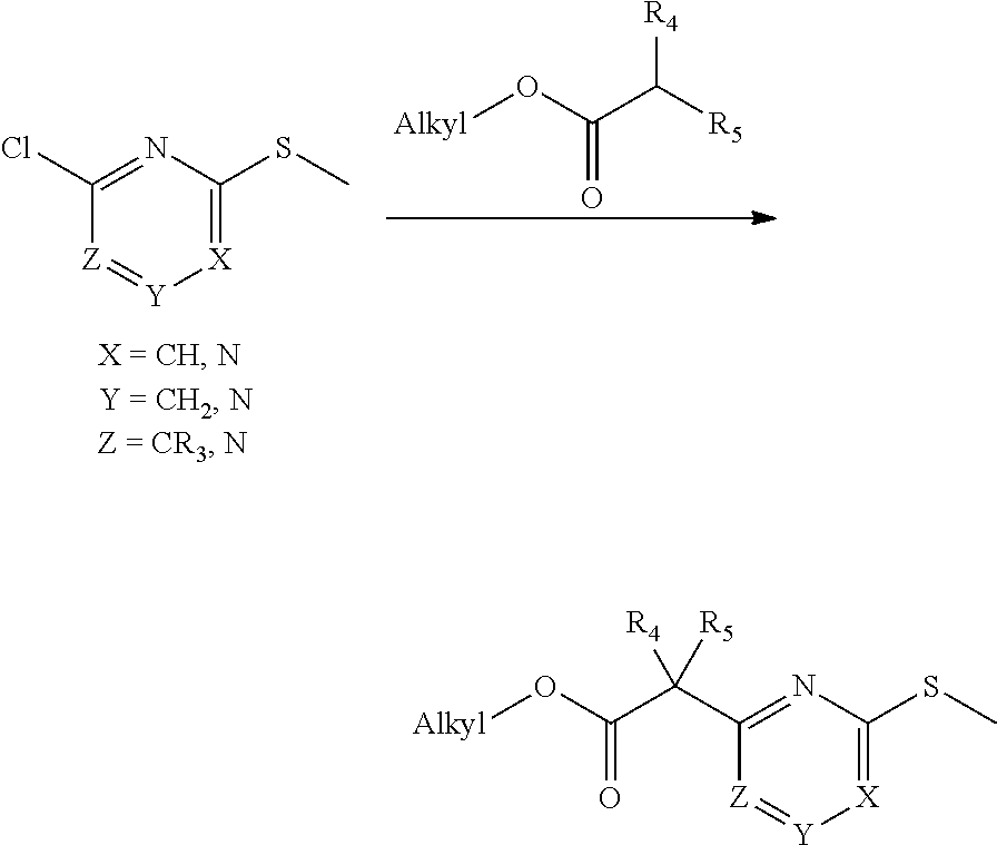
[X]1=C(SC)N=C(Cl)[Z]=[Y]1.[Alkyl]OC(C([R5])[R4])=O.[X]1=C(SC)N=C(C(C(O[Alkyl])=O)([R4])[R5])[Z]=[Y]1
